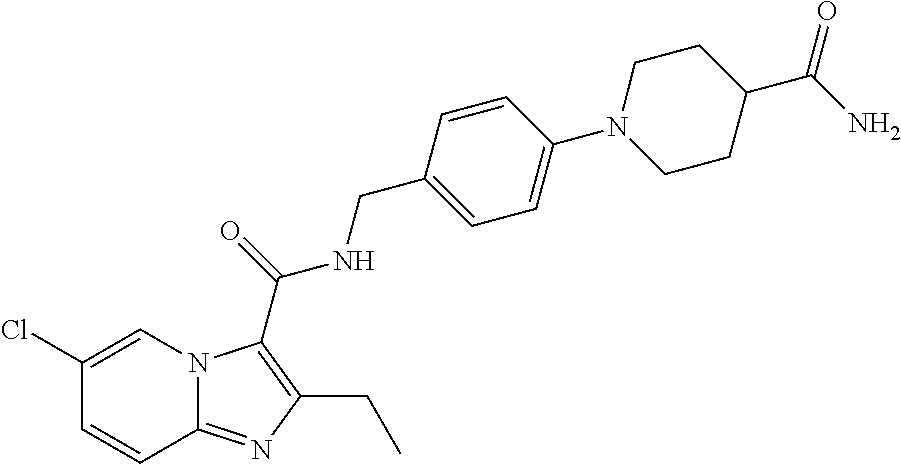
C1(Cl)=CN2C(=NC(CC)=C2C(=O)NCC2=CC=C(N3CCC(C(N)=O)CC3)C=C2)C=C1
